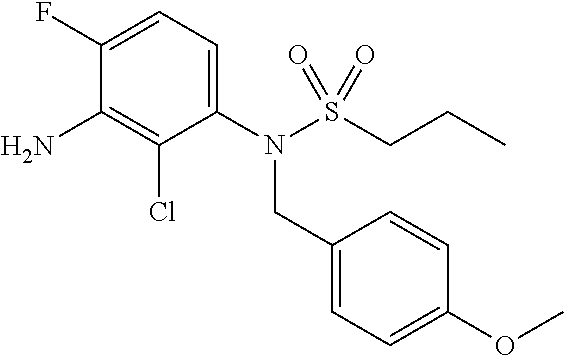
C1(N(S(CCC)(=O)=O)CC2=CC=C(OC)C=C2)=CC=C(F)C(N)=C1Cl
